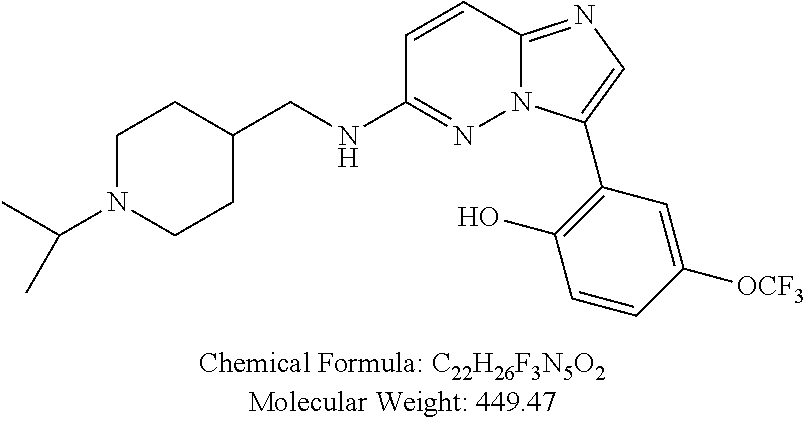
C1=CC2=NC=C(C3=C(O)C=CC([OCF3])=C3)N2N=C1NCC1CCN(C(C)C)CC1
